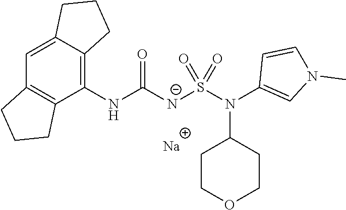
[Na].C1(NC([N-]S(N(C2=CN(C)C=C2)C2CCOCC2)(=O)=O)=O)=C2C(=CC3=C1CCC3)CCC2
